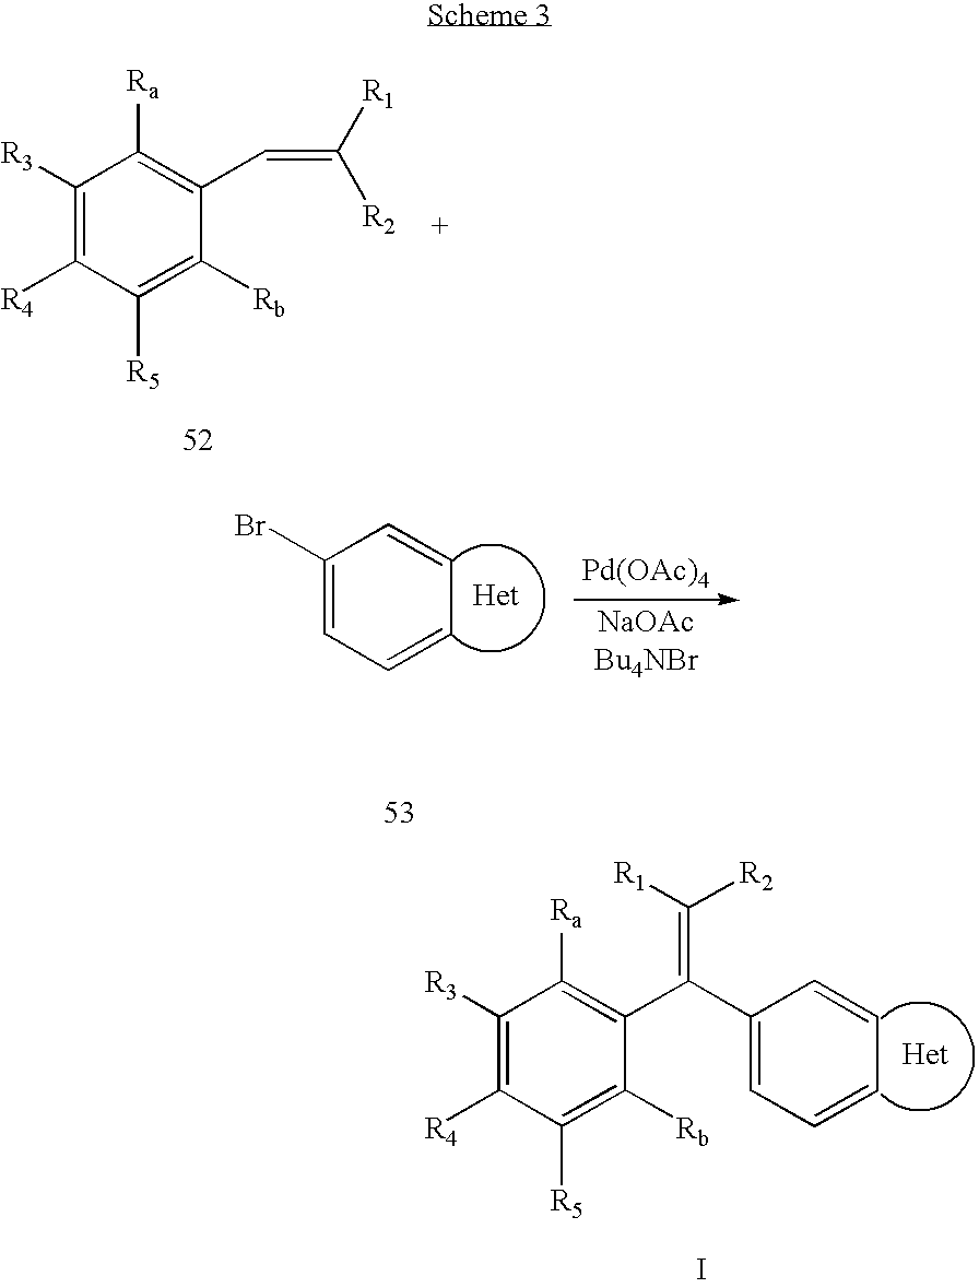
C1([R3])=C([R4])C([R5])=C([Rb])C(C=C([R1])[R2])=C1[Ra].C1([R3])=C([R4])C([R5])=C([Rb])C(C(=C([R1])[R2])C2=CC=CC=C2)=C1[Ra].[Het].I.C1(Br)=CC=CC=C1.[Het].[Pd(OAc)4]
